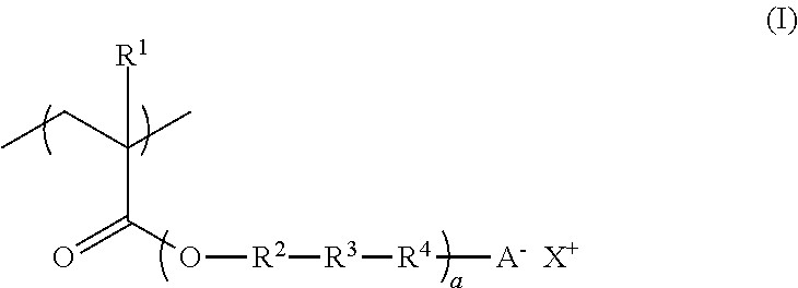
C(C(CC)(C)[R1])(O[R2][R3][R4][A-])=O.[X+]
